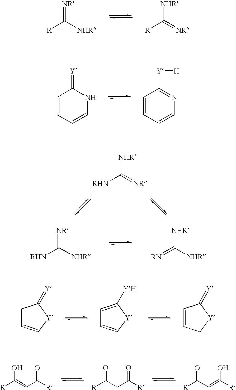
[R]C([NHR])=[NR].[R]C(=[NR])[NHR].C1=CC=CNC1=[Y].C1=CC=CN=C1[Y][H].[RHN]C([NHR])=[NR].[RN]=C([NHR])[NHR].[RHN]C(=[NR])[NHR].C1C=C[Y]C1=[Y].C1=C([YH])[Y]C=C1.C1=CC[Y]C1=[Y].[R]C(=CC([R])=O)O.[R]C(CC([R])=O)=O.[R]C(C=C([R])O)=O
